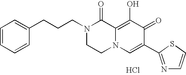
C1=CC=CC(CCCN2CCN3C(=C(O)C(=O)C(C4=NC=CS4)=C3)C2=O)=C1.Cl
